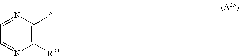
C1=NC(*)=C([R83])N=C1
